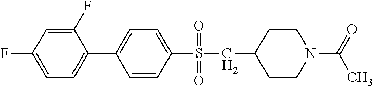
C1(F)=CC(F)=CC=C1C1=CC=C(S(CC2CCN(C(C)=O)CC2)(=O)=O)C=C1
